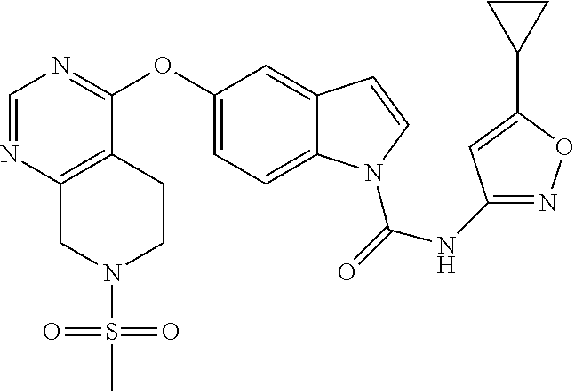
O(C1=CC=C2C(=C1)C=CN2C(NC1=NOC(C2CC2)=C1)=O)C1=NC=NC2=C1CCN(S(C)(=O)=O)C2
